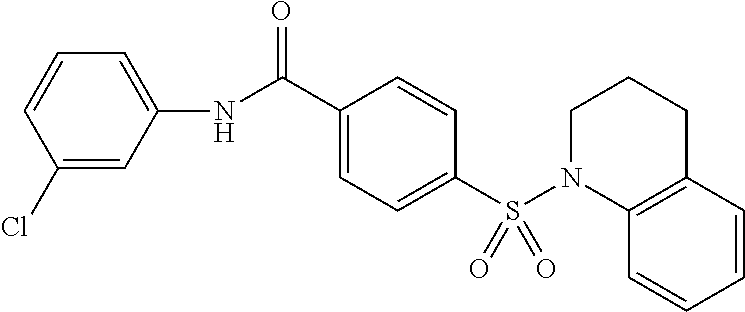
C12=C(C=CC=C1)N(S(C1=CC=C(C(NC3=CC=CC(Cl)=C3)=O)C=C1)(=O)=O)CCC2
